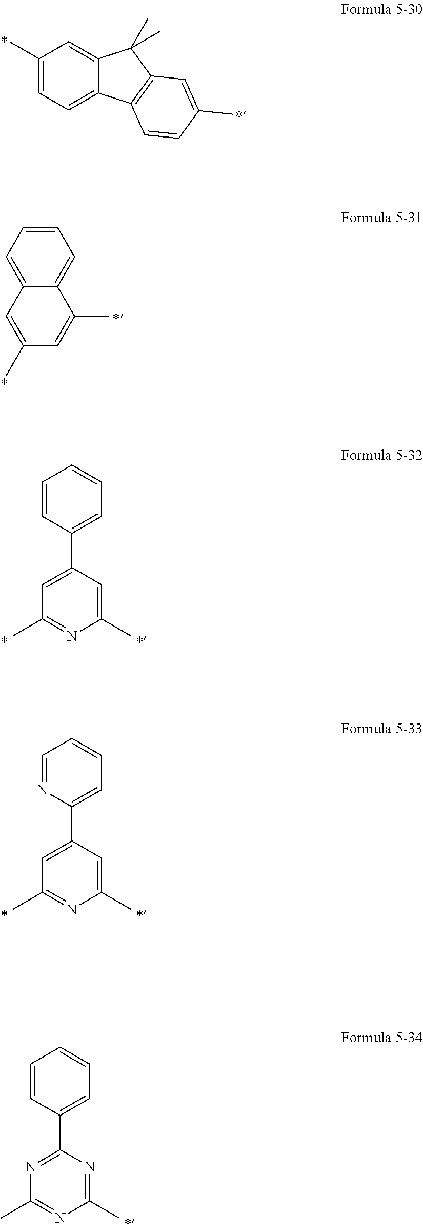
C1(C)=CC=C2C(=C1)C(C)(C)C1=C2C=CC(C)=C1.C1=CC=C2C(=C1)C(C)=CC(C)=C2.C1=CC(C2=CC(C)=NC(C)=C2)=CC=C1.C1=NC(C2=CC(C)=NC(C)=C2)=CC=C1.C1=CC(C2=NC(C)=NC(C)=N2)=CC=C1
